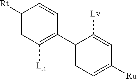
C1([Rt])=CC([LA])=C(C2=CC=C([Ru])C=C2[Ly])C=C1
